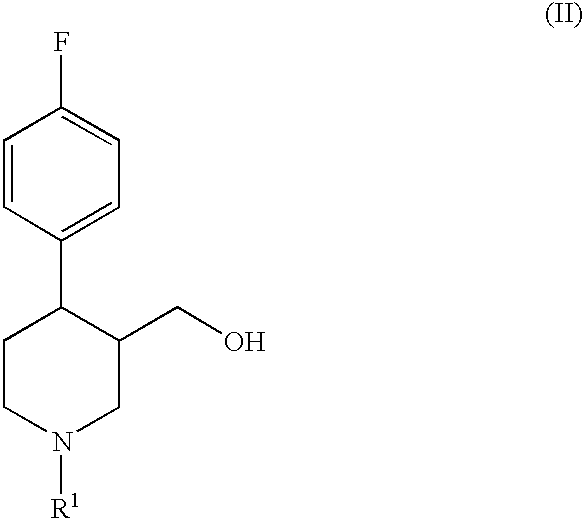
C1=CC(C2CCN([R1])CC2CO)=CC=C1F
